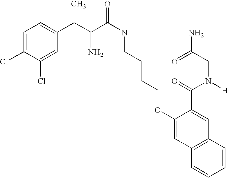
C1(C(C(C(NCCCCOC2=CC3=C(C=C2C(=O)N([H])CC(N)=O)C=CC=C3)=O)N)C)=CC=C(Cl)C(Cl)=C1
